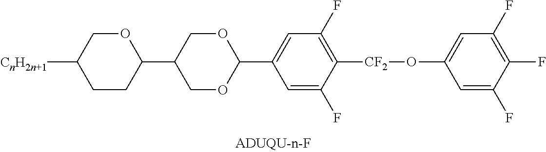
C1OC(C2=CC(F)=C([CF2]OC3=CC(F)=C(F)C(F)=C3)C(F)=C2)OCC1C1CCC([CnH2n+1])CO1
